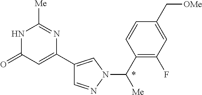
C1=NN(C(C2=C(F)C=C(C[OMe])C=C2)[Me])C=C1C1=CC(=O)NC([Me])=N1
